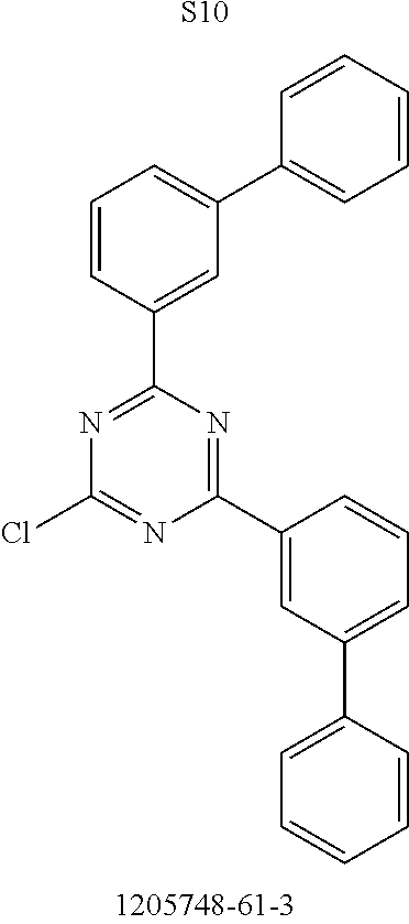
[S10].N1=C(C2=CC(C3=CC=CC=C3)=CC=C2)N=C(C2=CC(C3=CC=CC=C3)=CC=C2)N=C1Cl
